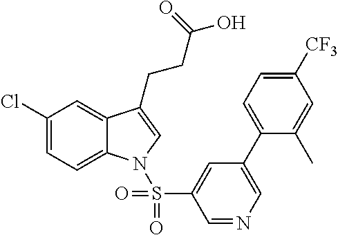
C1(Cl)=CC=C2C(=C1)C(CCC(=O)O)=CN2S(C1=CC(C2=CC=C([CF3])C=C2C)=CN=C1)(=O)=O
